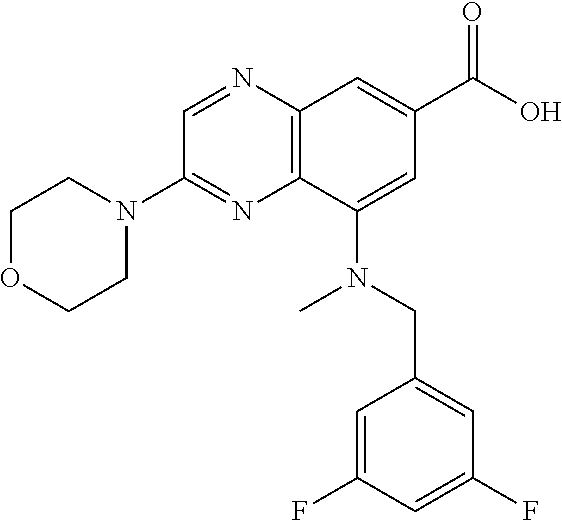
C1OCCN(C2=NC3=C(N=C2)C=C(C(O)=O)C=C3N(CC2=CC(F)=CC(F)=C2)C)C1
